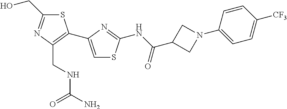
S1C(CO)=NC(CNC(N)=O)=C1C1=CSC(NC(C2CN(C3=CC=C([CF3])C=C3)C2)=O)=N1
